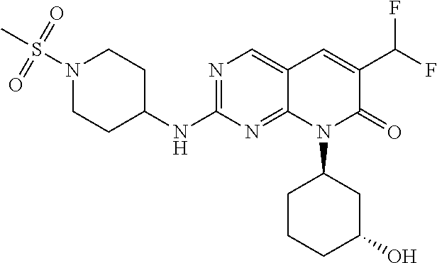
N1(S(C)(=O)=O)CCC(NC2=NC=C3C(=N2)N(C2CCCC(O)C2)C(=O)C(C(F)F)=C3)CC1
